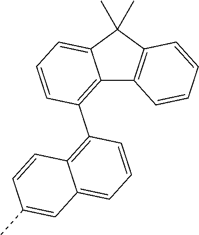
C12=C(C3=C4C(=CC=C3)C=C(C)C=C4)C=CC=C1C(C)(C)C1=C2C=CC=C1
